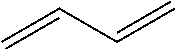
C=CC=C
